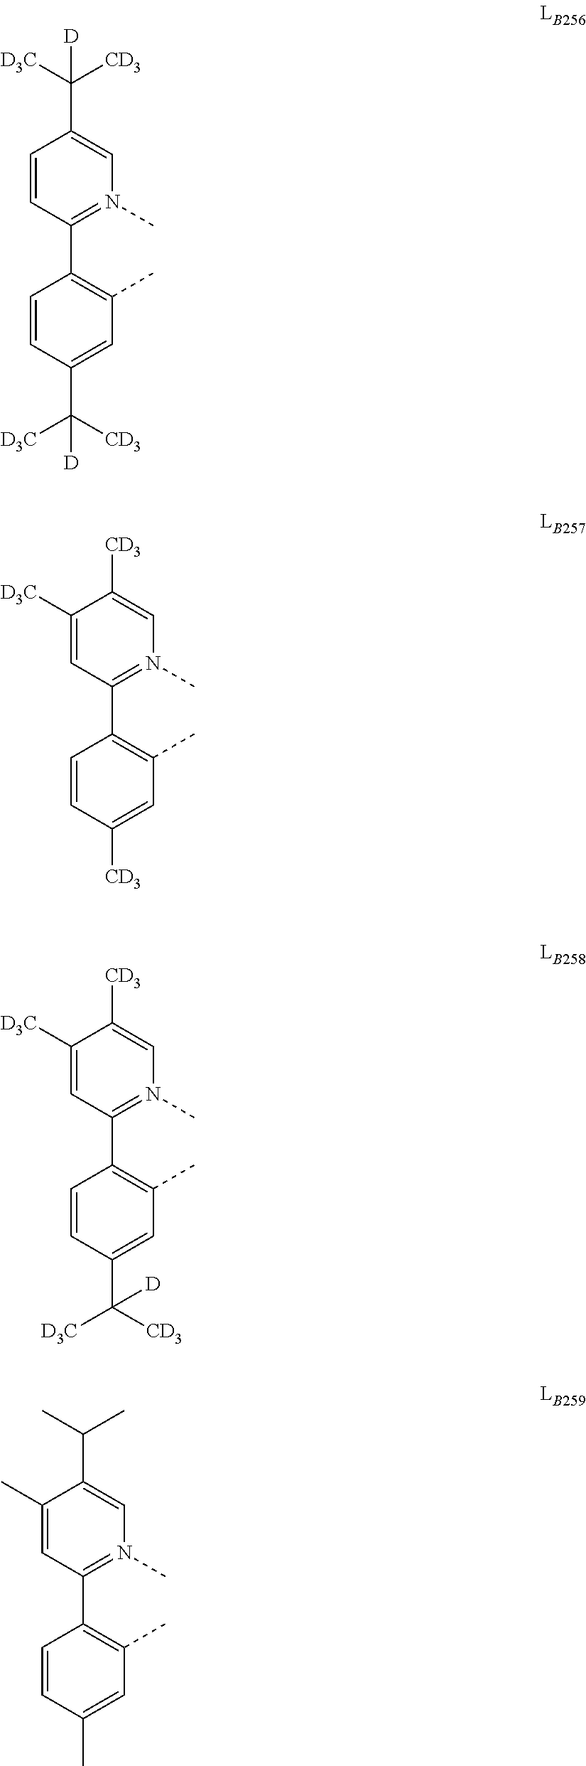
C1=CC(C2=C(C)C=C(C([CD3])([D3C])[D])C=C2)=N(C)C=C1C([CD3])([D3C])[D].C1([D3C])=CC(C2=C(C)C=C([CD3])C=C2)=N(C)C=C1[CD3].C1([D3C])=CC(C2=C(C)C=C(C([D3C])([CD3])[D])C=C2)=N(C)C=C1[CD3].C1(C)=CC(C2=C(C)C=C(C)C=C2)=N(C)C=C1C(C)C
